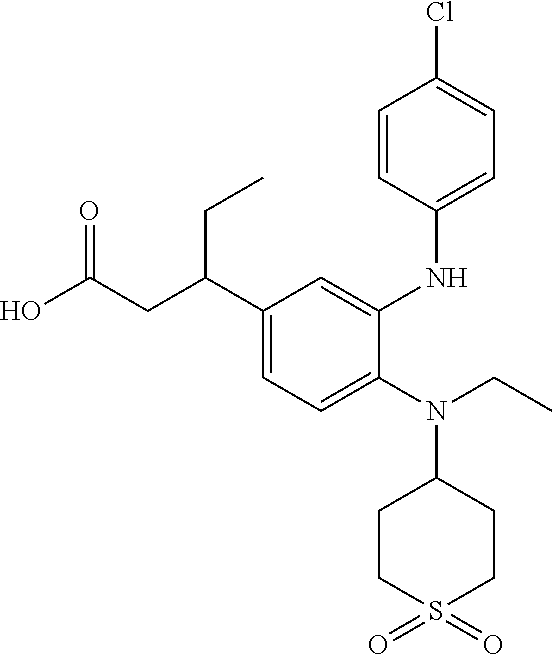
C1(N(C2CCS(=O)(=O)CC2)CC)=CC=C(C(CC(O)=O)CC)C=C1NC1=CC=C(Cl)C=C1
